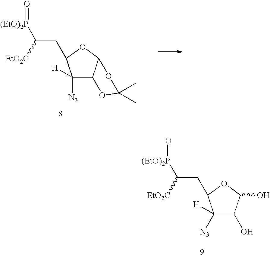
O1C2C([N3])([H])C(CC([(EtO)2P]=O)[EtO2C])OC2OC1(C)C.OC1C([N3])([H])C(CC([(EtO)2P]=O)[EtO2C])OC1O
